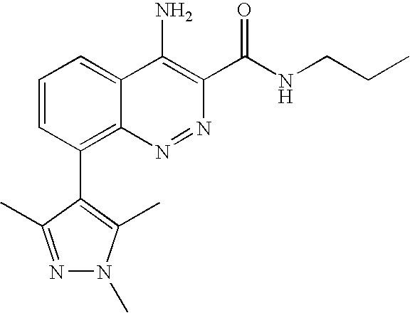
N1=C(C)C(C2=C3C(=CC=C2)C(N)=C(C(NCCC)=O)N=N3)=C(C)N1C
